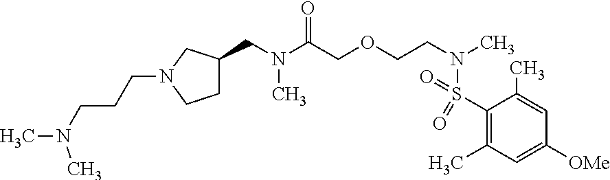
C(N(C(COCCN(C)S(C1=C(C)C=C([OMe])C=C1C)(=O)=O)=O)C)C1CCN(CCCN(C)C)C1
